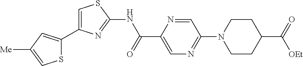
C1=C(C2=CC([Me])=CS2)N=C(NC(C2=CN=C(N3CCC(C(=O)[OEt])CC3)C=N2)=O)S1
